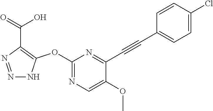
C1(OC2=C(C(=O)O)N=NN2)=NC=C(OC)C(C#CC2=CC=C(Cl)C=C2)=N1
